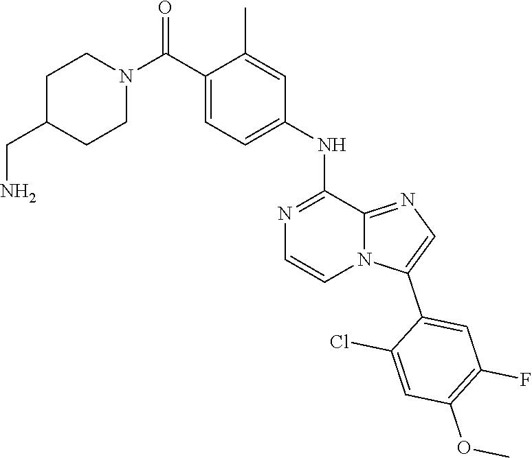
C1=C(NC2=NC=CN3C2=NC=C3C2=CC(F)=C(OC)C=C2Cl)C=C(C)C(C(N2CCC(CN)CC2)=O)=C1
